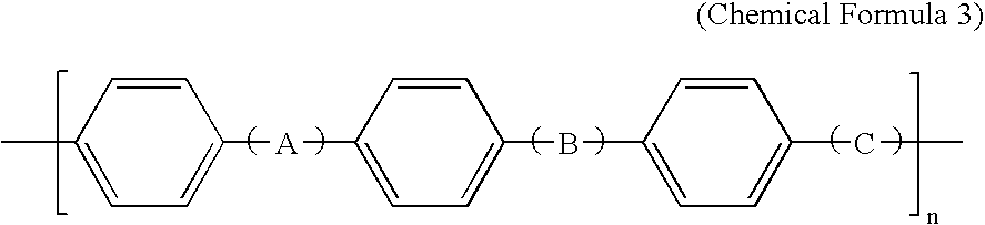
C1=C([A]C2=CC=C(BC3=CC=C(CC)C=C3)C=C2)C=CC(C)=C1
